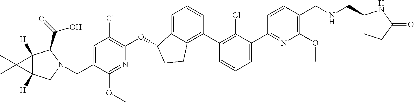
O(C1C2=CC=CC(C3=C(Cl)C(C4=NC(OC)=C(CNCC5CCC(=O)N5)C=C4)=CC=C3)=C2CC1)C1=C(Cl)C=C(CN2CC3([H])C([H])(C2C(=O)O)C3(C)C)C(OC)=N1
